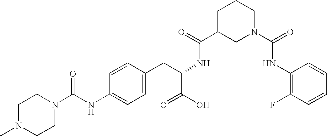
C1N(C)CCN(C(NC2=CC=C(CC(NC(C3CN(C(=O)NC4=C(F)C=CC=C4)CCC3)=O)C(O)=O)C=C2)=O)C1
